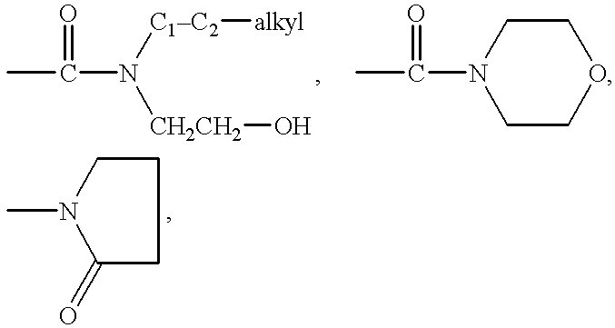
CC(N([C1C2][alkyl])[CH2CH2]O)=O.CC(N1CCOCC1)=O.C1(=O)CCCN1C
